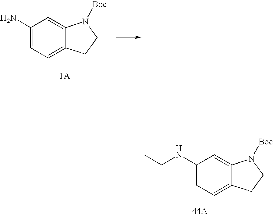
C1(N)=CC=C2C(=C1)N([Boc])CC2.C1(NCC)=CC=C2C(=C1)N([Boc])CC2
